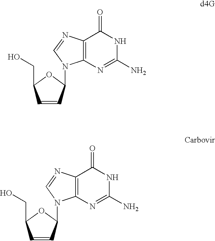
C1=CC(N2C3=C(N=C2)C(=O)NC(N)=N3)OC1CO.C1=CC(N2C3=C(N=C2)C(=O)NC(N)=N3)OC1CO
